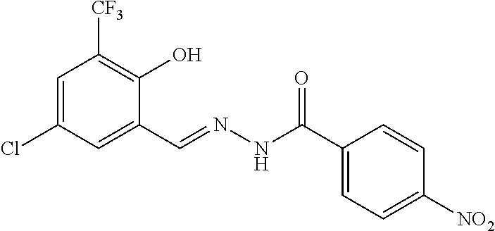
C1=C(Cl)C=C(C=NNC(C2=CC=C([NO2])C=C2)=O)C(O)=C1[CF3]
